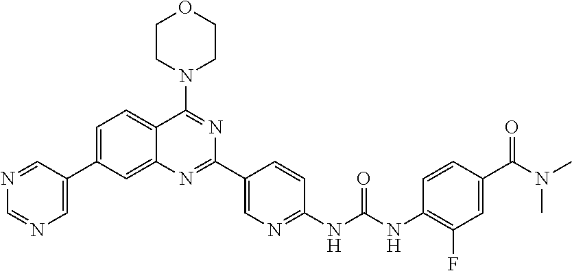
C1=C(C2=CN=CN=C2)C=C2C(=C1)C(N1CCOCC1)=NC(C1=CN=C(NC(NC3=C(F)C=C(C(N(C)C)=O)C=C3)=O)C=C1)=N2
